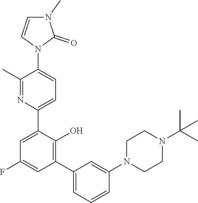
N1=C(C)C(N2C(=O)N(C)C=C2)=CC=C1C1=CC(F)=CC(C2=CC=CC(N3CCN(C(C)(C)C)CC3)=C2)=C1O
